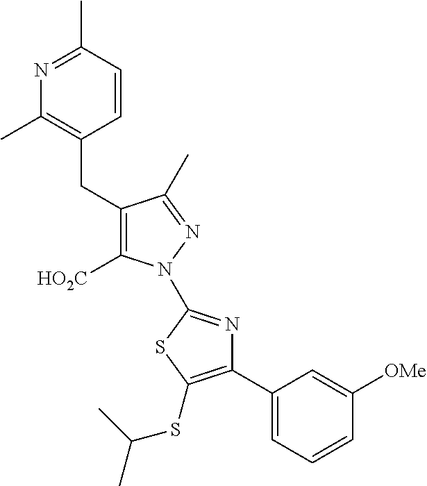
C(C1=C([HO2C])N(C2=NC(C3=CC=CC([OMe])=C3)=C(SC(C)C)S2)N=C1C)C1=C(C)N=C(C)C=C1
